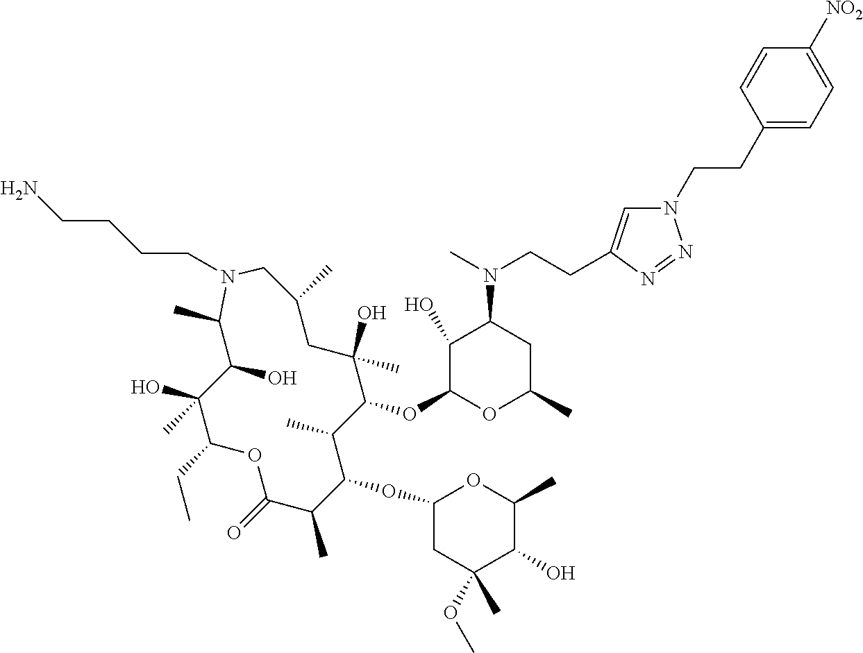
C1(O)C(OC2C(C)C(OC3CC(OC)(C)C(O)C(C)O3)C(C)C(=O)OC(CC)C(O)(C)C(O)C(C)N(CCCCN)CC(C)CC2(O)C)OC(C)CC1N(C)CCC1=CN(CCC2=CC=C([NO2])C=C2)N=N1
